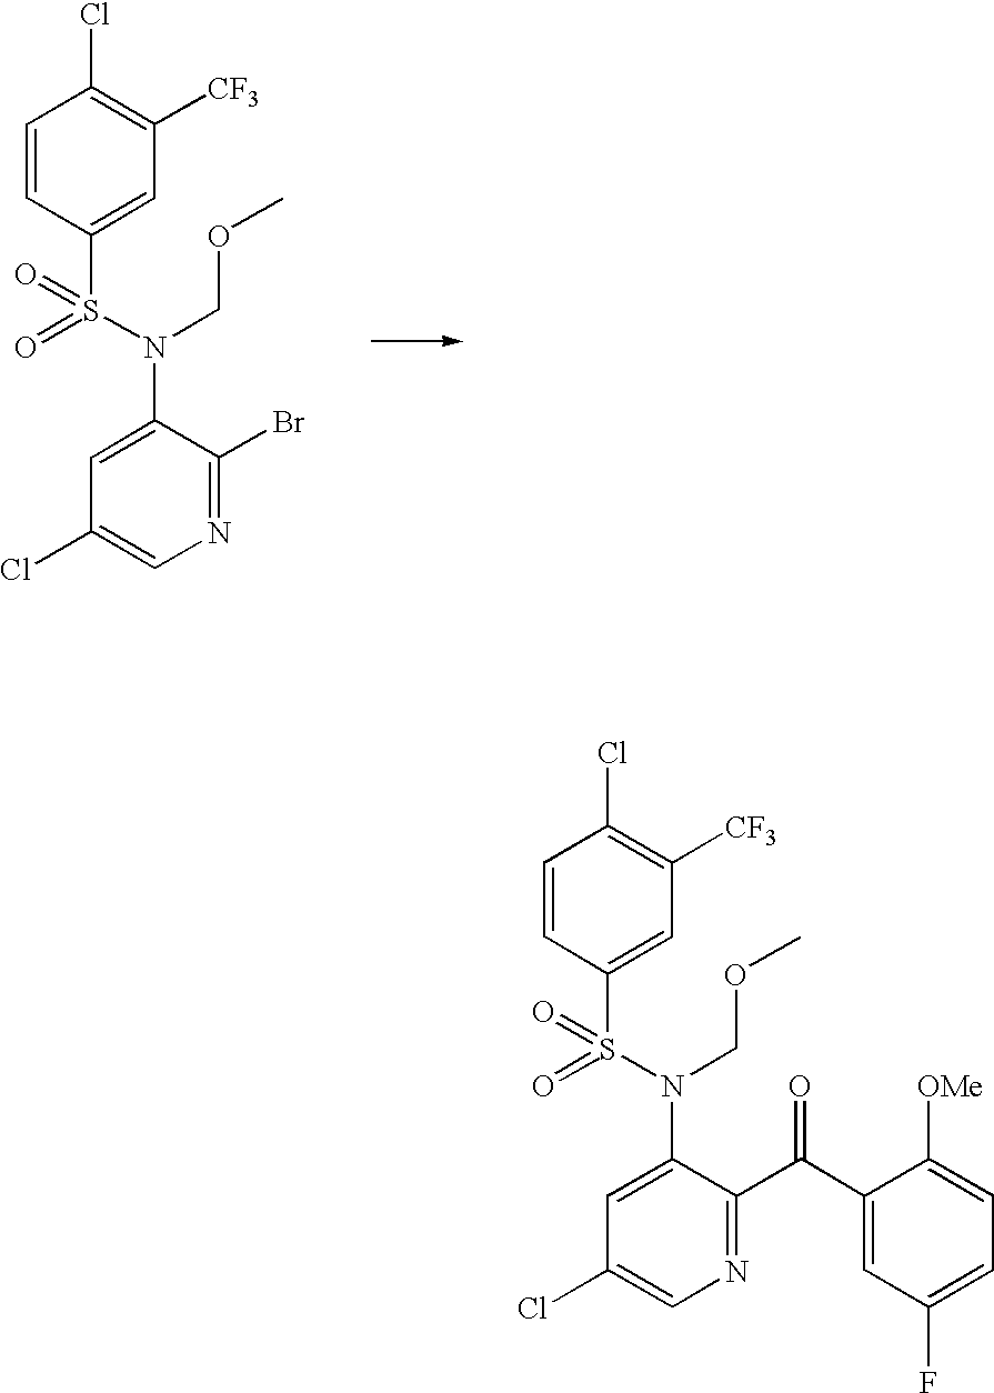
C1=CC(S(N(C2=CC(Cl)=CN=C2Br)COC)(=O)=O)=CC([CF3])=C1Cl.C1=CC(S(N(C2=CC(Cl)=CN=C2C(C2=CC(F)=CC=C2[OMe])=O)COC)(=O)=O)=CC([CF3])=C1Cl
